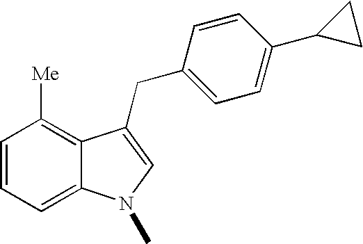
C1=CC=C2C(=C1[Me])C(CC1=CC=C(C3CC3)C=C1)=CN2C
